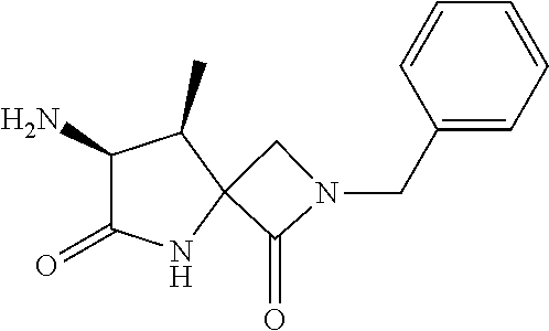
C1(=O)N(CC2=CC=CC=C2)CC12NC(=O)C(N)C2C
